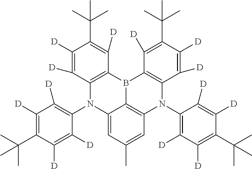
C1([D])=C(C(C)(C)C)C([D])=C([D])C(N2C3=CC(C)=CC4=C3B(C3=C2C([D])=C([D])C(C(C)(C)C)=C3[D])C2=C(N4C3=C([D])C([D])=C(C(C)(C)C)C([D])=C3[D])C([D])=C([D])C(C(C)(C)C)=C2[D])=C1[D]
